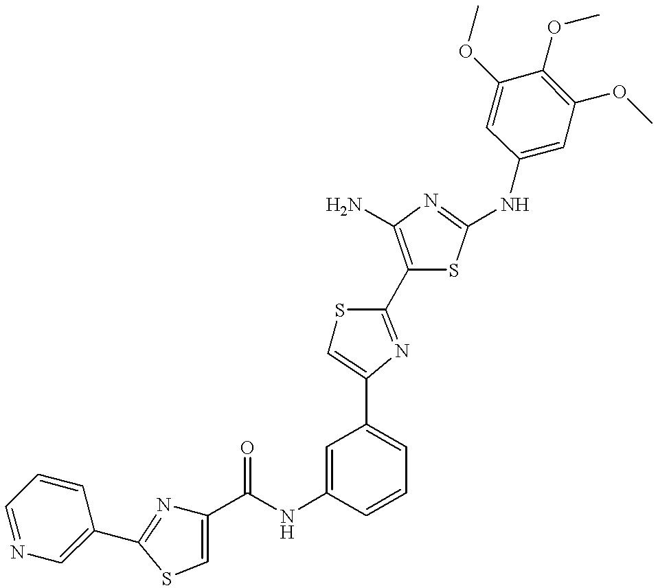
C(NC1=CC(C2=CSC(C3=C(N)N=C(NC4=CC(OC)=C(OC)C(OC)=C4)S3)=N2)=CC=C1)(=O)C1=CSC(C2=CN=CC=C2)=N1
